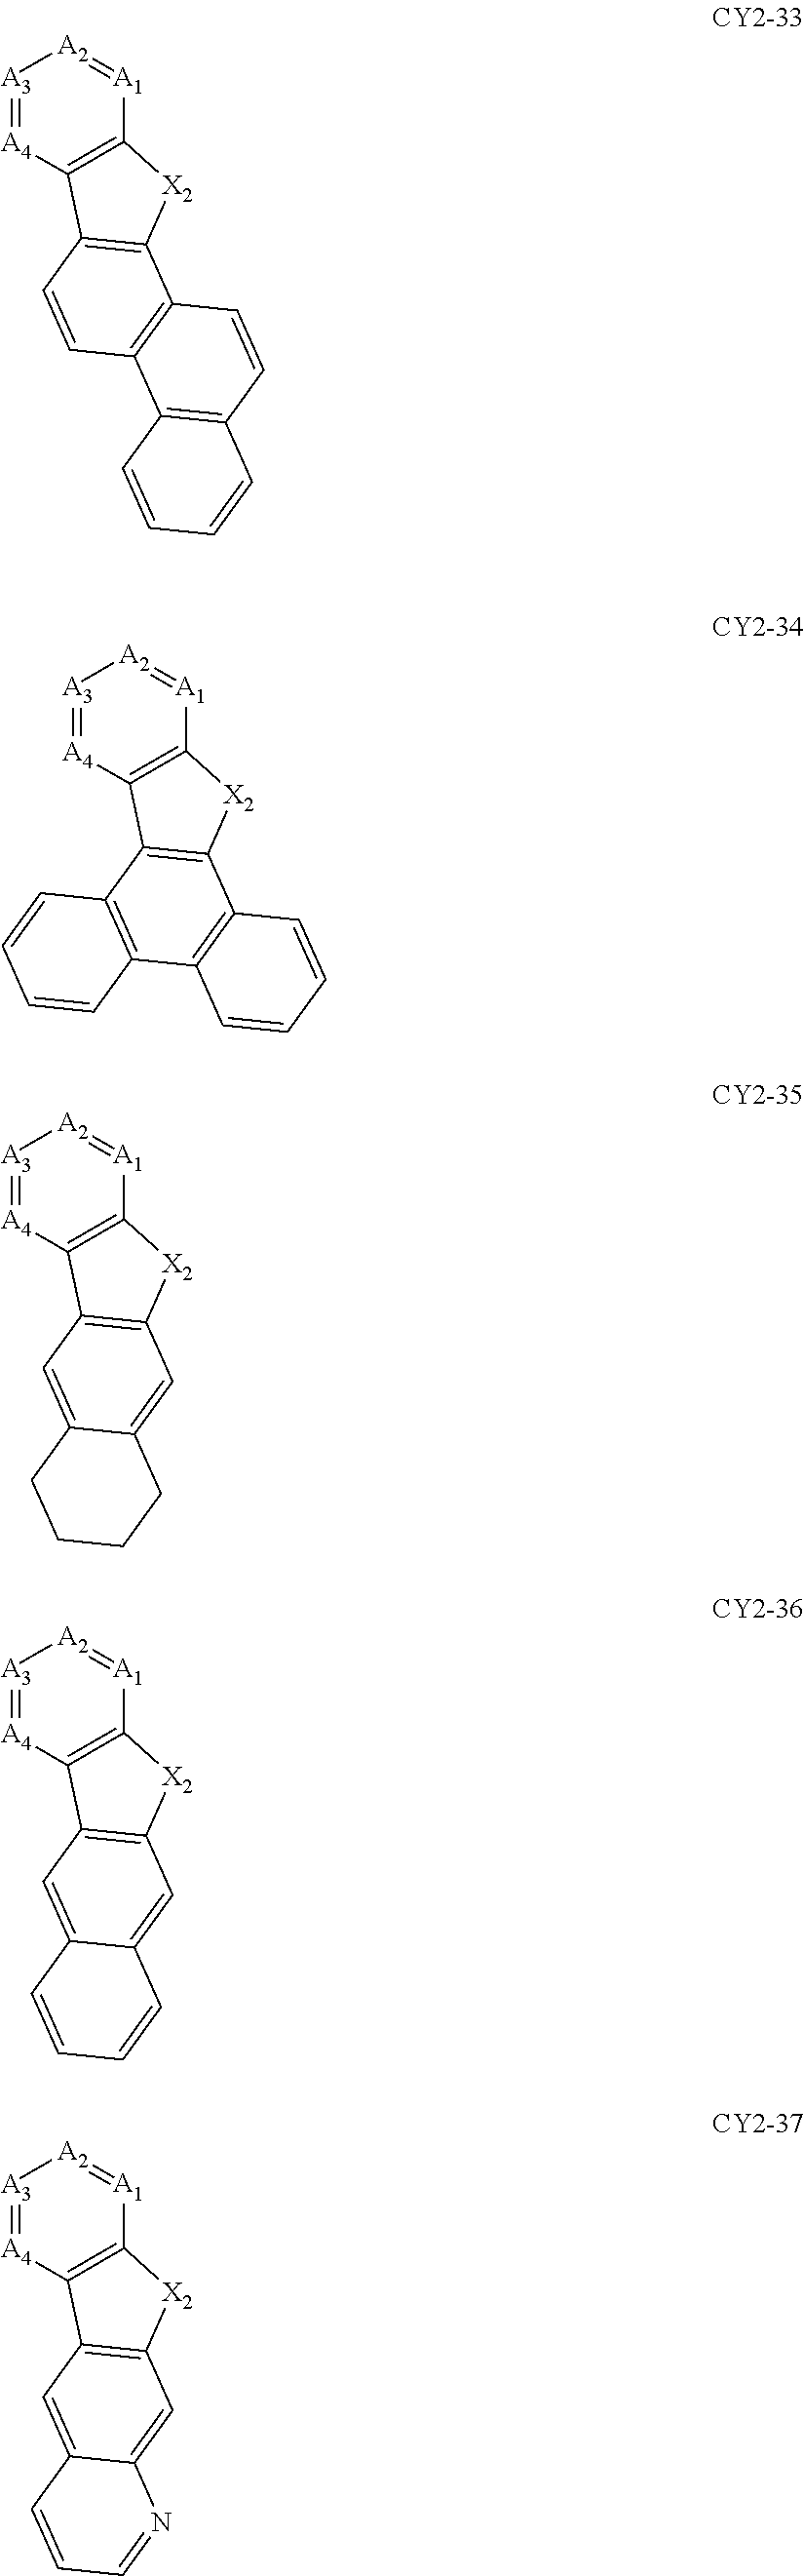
[A3]1=[A4]C2=C([A1]=[A2]1)[X2]C1=C2C=CC2=C1C=CC1=C2C=CC=C1.[A3]1=[A4]C2=C([A1]=[A2]1)[X2]C1=C2C2=C(C3=C1C=CC=C3)C=CC=C2.[A3]1=[A4]C2=C([A1]=[A2]1)[X2]C1=C2C=C2C(=C1)CCCC2.[A3]1=[A4]C2=C([A1]=[A2]1)[X2]C1=C2C=C2C(=C1)C=CC=C2.[A3]1=[A4]C2=C([A1]=[A2]1)[X2]C1=C2C=C2C(=C1)N=CC=C2
